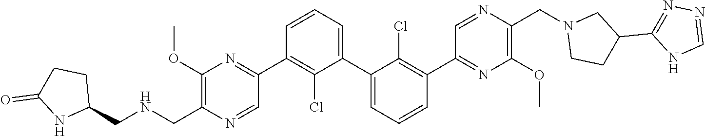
C1(OC)=C(CNCC2CCC(=O)N2)N=CC(C2=C(Cl)C(C3=CC=CC(C4=NC(OC)=C(CN5CCC(C6=NN=CN6)C5)N=C4)=C3Cl)=CC=C2)=N1
